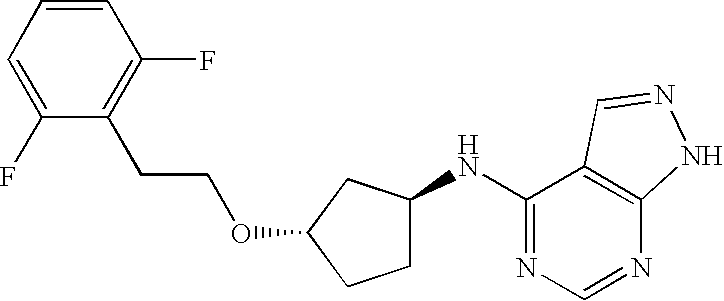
C1(F)=CC=CC(F)=C1CCOC1CCC(NC2=NC=NC3=C2C=NN3)C1
